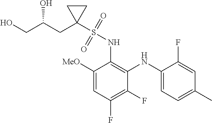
C1(F)=C(F)C=C([MeO])C(NS(C2(CC(CO)O)CC2)(=O)=O)=C1NC1=CC=C(C)C=C1F
